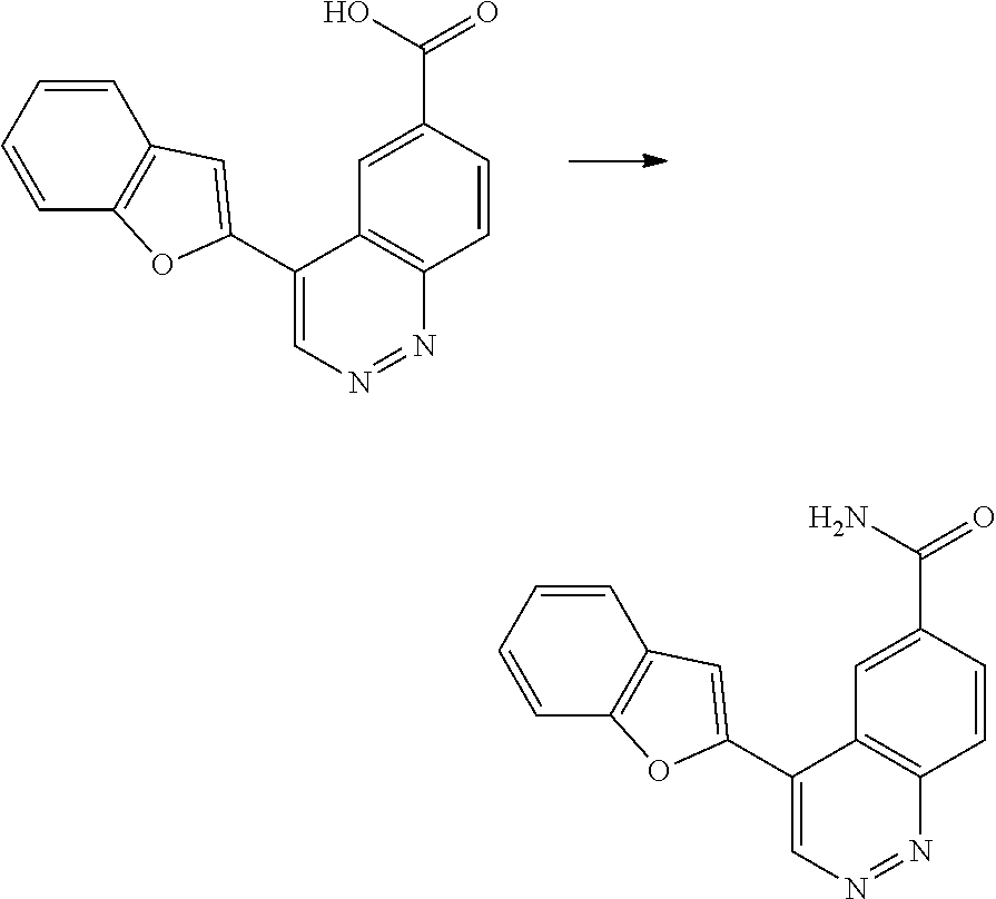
C1(C2=CC3=C(O2)C=CC=C3)=CN=NC2=C1C=C(C(O)=O)C=C2.C1(C2=CC3=C(O2)C=CC=C3)=CN=NC2=C1C=C(C(N)=O)C=C2
